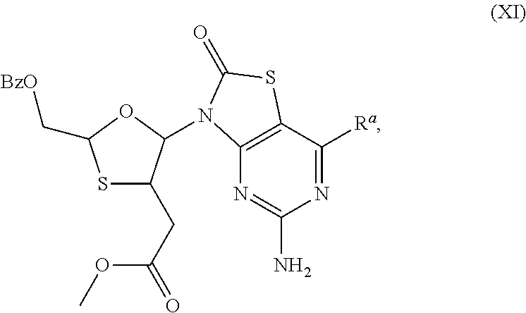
S1C(CC(OC)=O)C(N2C3=C(C([Ra])=NC(N)=N3)SC2=O)OC1C[BzO]
